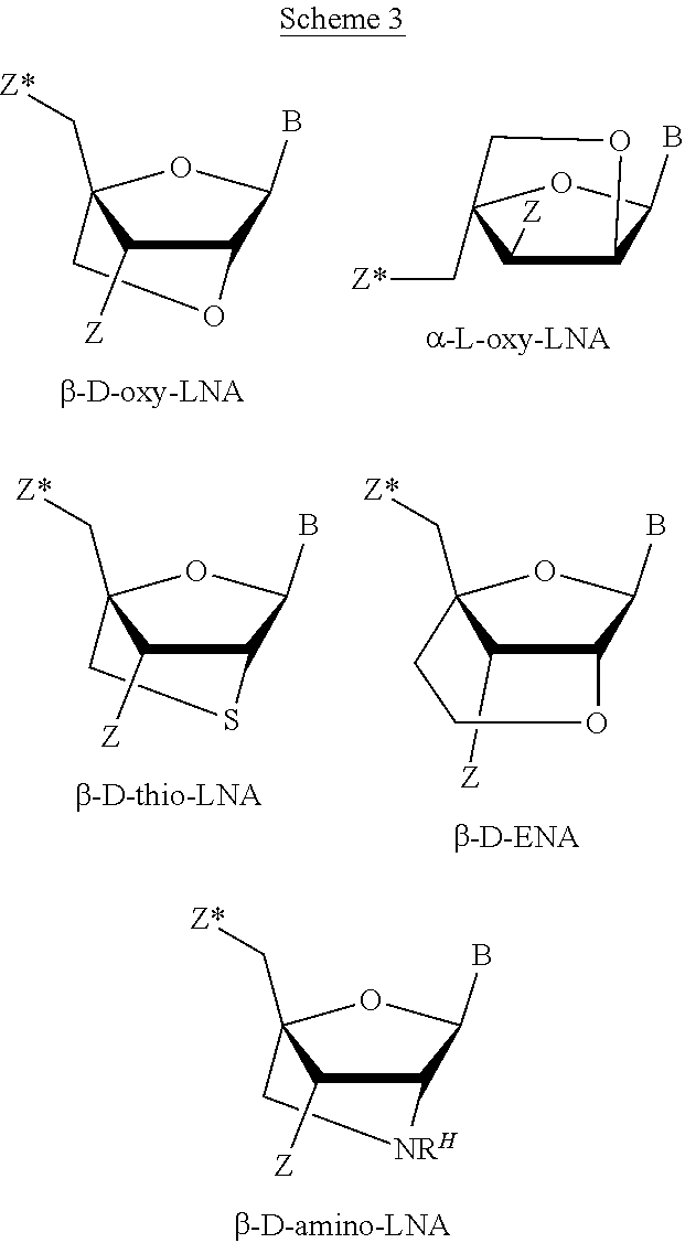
C12C([Z])C(C[Z*])(OC1B)CO2.C12C([Z])C(C[Z*])(OC1B)CO2.C12C([Z])C(C[Z*])(OC1B)CS2.C1([Z])C2C(B)OC1(C[Z*])CCO2.C12C([Z])C(C[Z*])(OC1B)C[NRH]2
